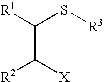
[R1]C(S[R3])C([X])[R2]
